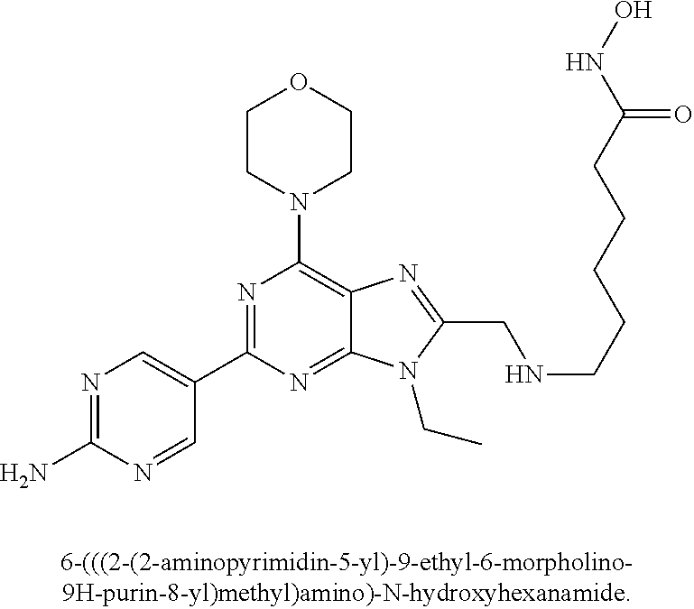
N1=C(N)N=CC(C2=NC(N3CCOCC3)=C3C(=N2)N(CC)C(CNCCCCCC(NO)=O)=N3)=C1
